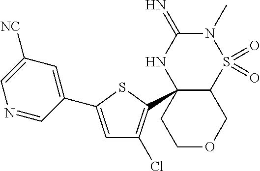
C12C(C3=C(Cl)C=C(C4=CC([NC])=CN=C4)S3)(NC(=N)N(C)S1(=O)=O)CCOC2
